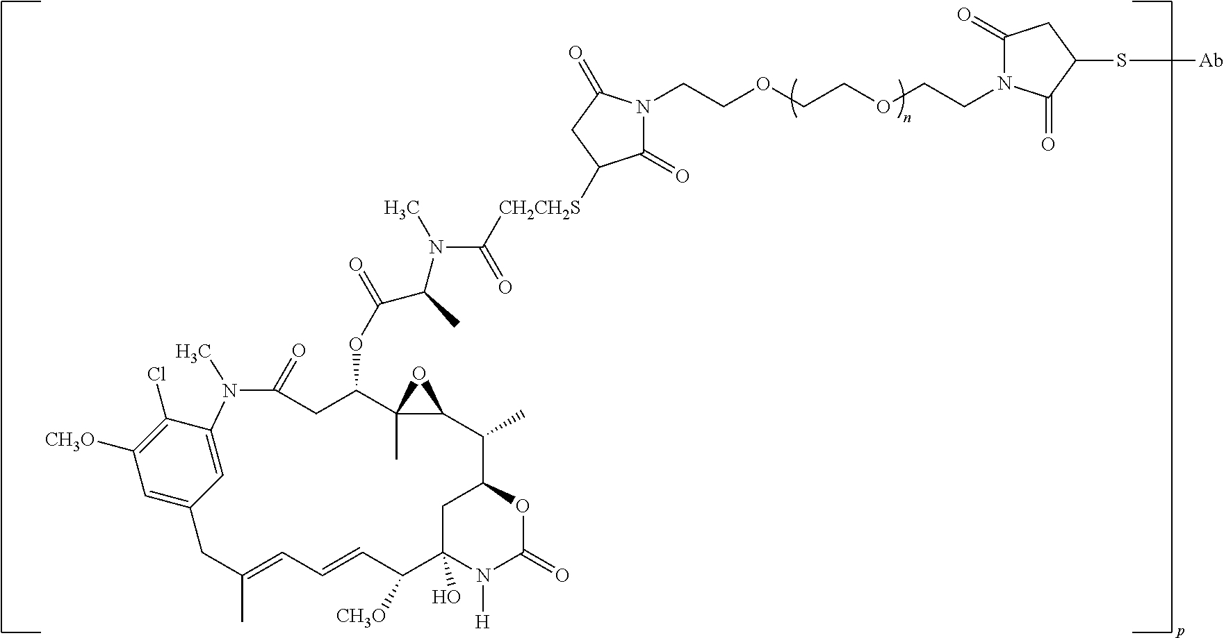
C1C2(O)N([H])C(=O)OC1C(C)C1OC1(C)C(OC(=O)C(C)N(C)C([CH2CH2S]C1C(=O)N(CCOCCOCCN3C(=O)CC(S[Ab])C3=O)C(=O)C1)=O)CC(=O)N(C)C1=CC(=CC([CH3O])=C1Cl)CC(C)=CC=CC2[CH3O]
